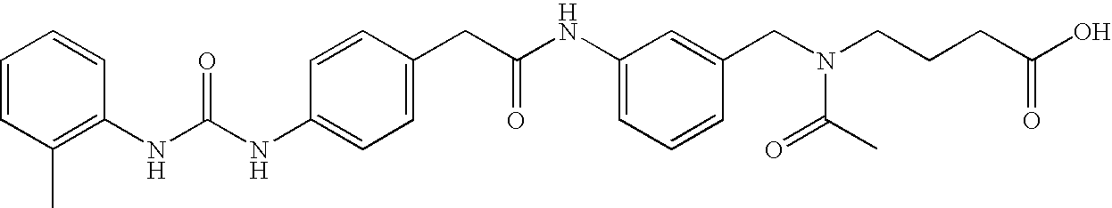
C1=CC(CC(NC2=CC=CC(CN(CCCC(O)=O)C(C)=O)=C2)=O)=CC=C1NC(NC1=C(C)C=CC=C1)=O
